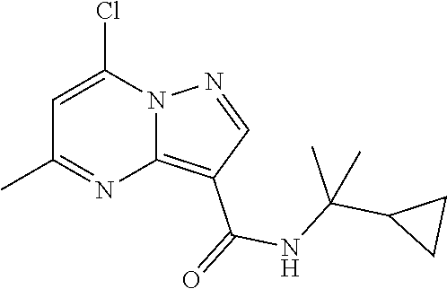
C12=C(C(=O)NC(C3CC3)(C)C)C=NN1C(Cl)=CC(C)=N2
